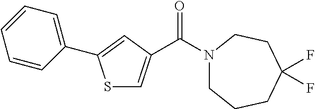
S1C=C(C(N2CCCC(F)(F)CC2)=O)C=C1C1=CC=CC=C1
